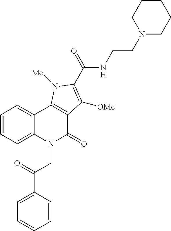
C1=CC=C2C(=C1)C1=C(C(=O)N2CC(C2=CC=CC=C2)=O)C([OMe])=C(C(=O)NCCN2CCCCC2)N1[Me]
